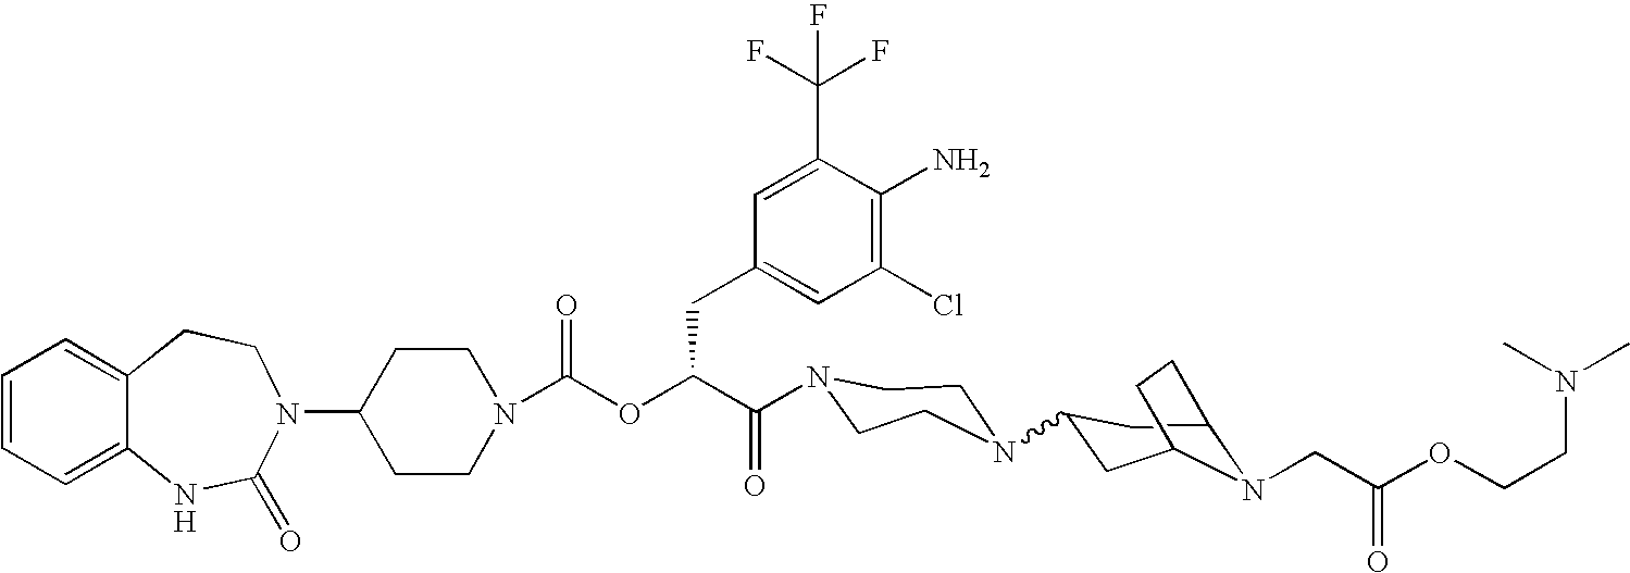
C12=CC=CC=C1NC(=O)N(C1CCN(C(OC(C(=O)N3CCN(C4CC5N(CC(OCCN(C)C)=O)C(C4)CC5)CC3)CC3=CC(Cl)=C(N)C(C(F)(F)F)=C3)=O)CC1)CC2
